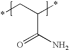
C(C(N)=O)(C*)*
